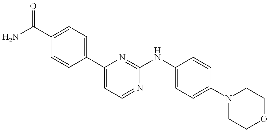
C1(C(N)=O)=CC=C(C2=CC=NC(NC3=CC=C(N4CCOCC4)C=C3)=N2)C=C1
